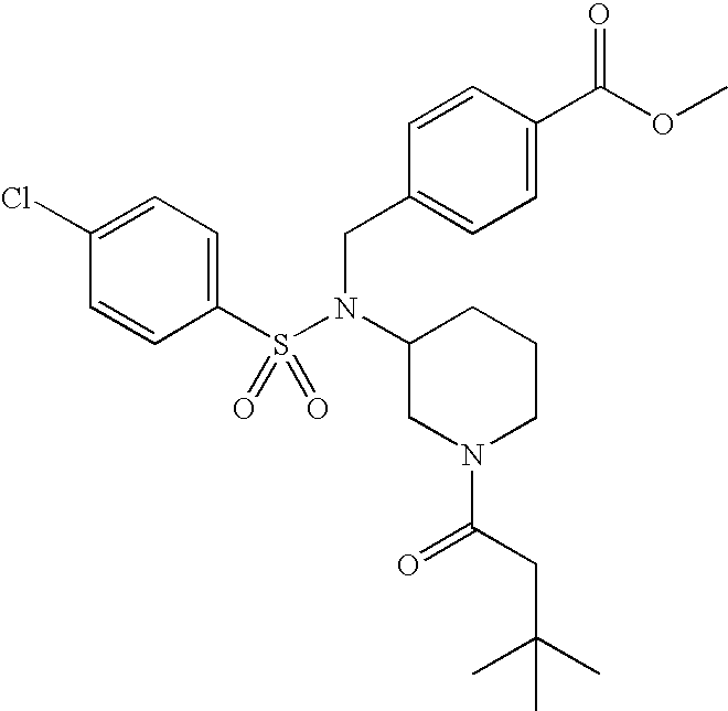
C1(Cl)=CC=C(S(=O)(=O)N(CC2=CC=C(C(OC)=O)C=C2)C2CN(C(CC(C)(C)C)=O)CCC2)C=C1
